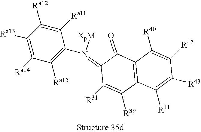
O1=C2C(=N(C3=C([Ra15])C([Ra14])=C([Ra13])C([Ra12])=C3[Ra11])[XpM]1)C([R31])=C([R39])C1=C2C([R40])=C([R42])C([R43])=C1[R41]
